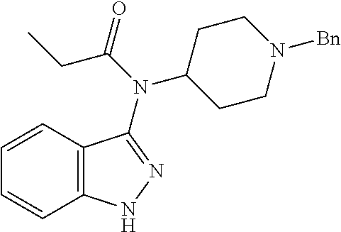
C12=C(C=CC=C1)C(N(C1CCN([Bn])CC1)C(=O)CC)=NN2
